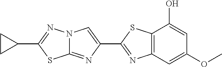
C12=NC(C3=NC4=C(S3)C(O)=CC(OC)=C4)=CN1N=C(C1CC1)S2
